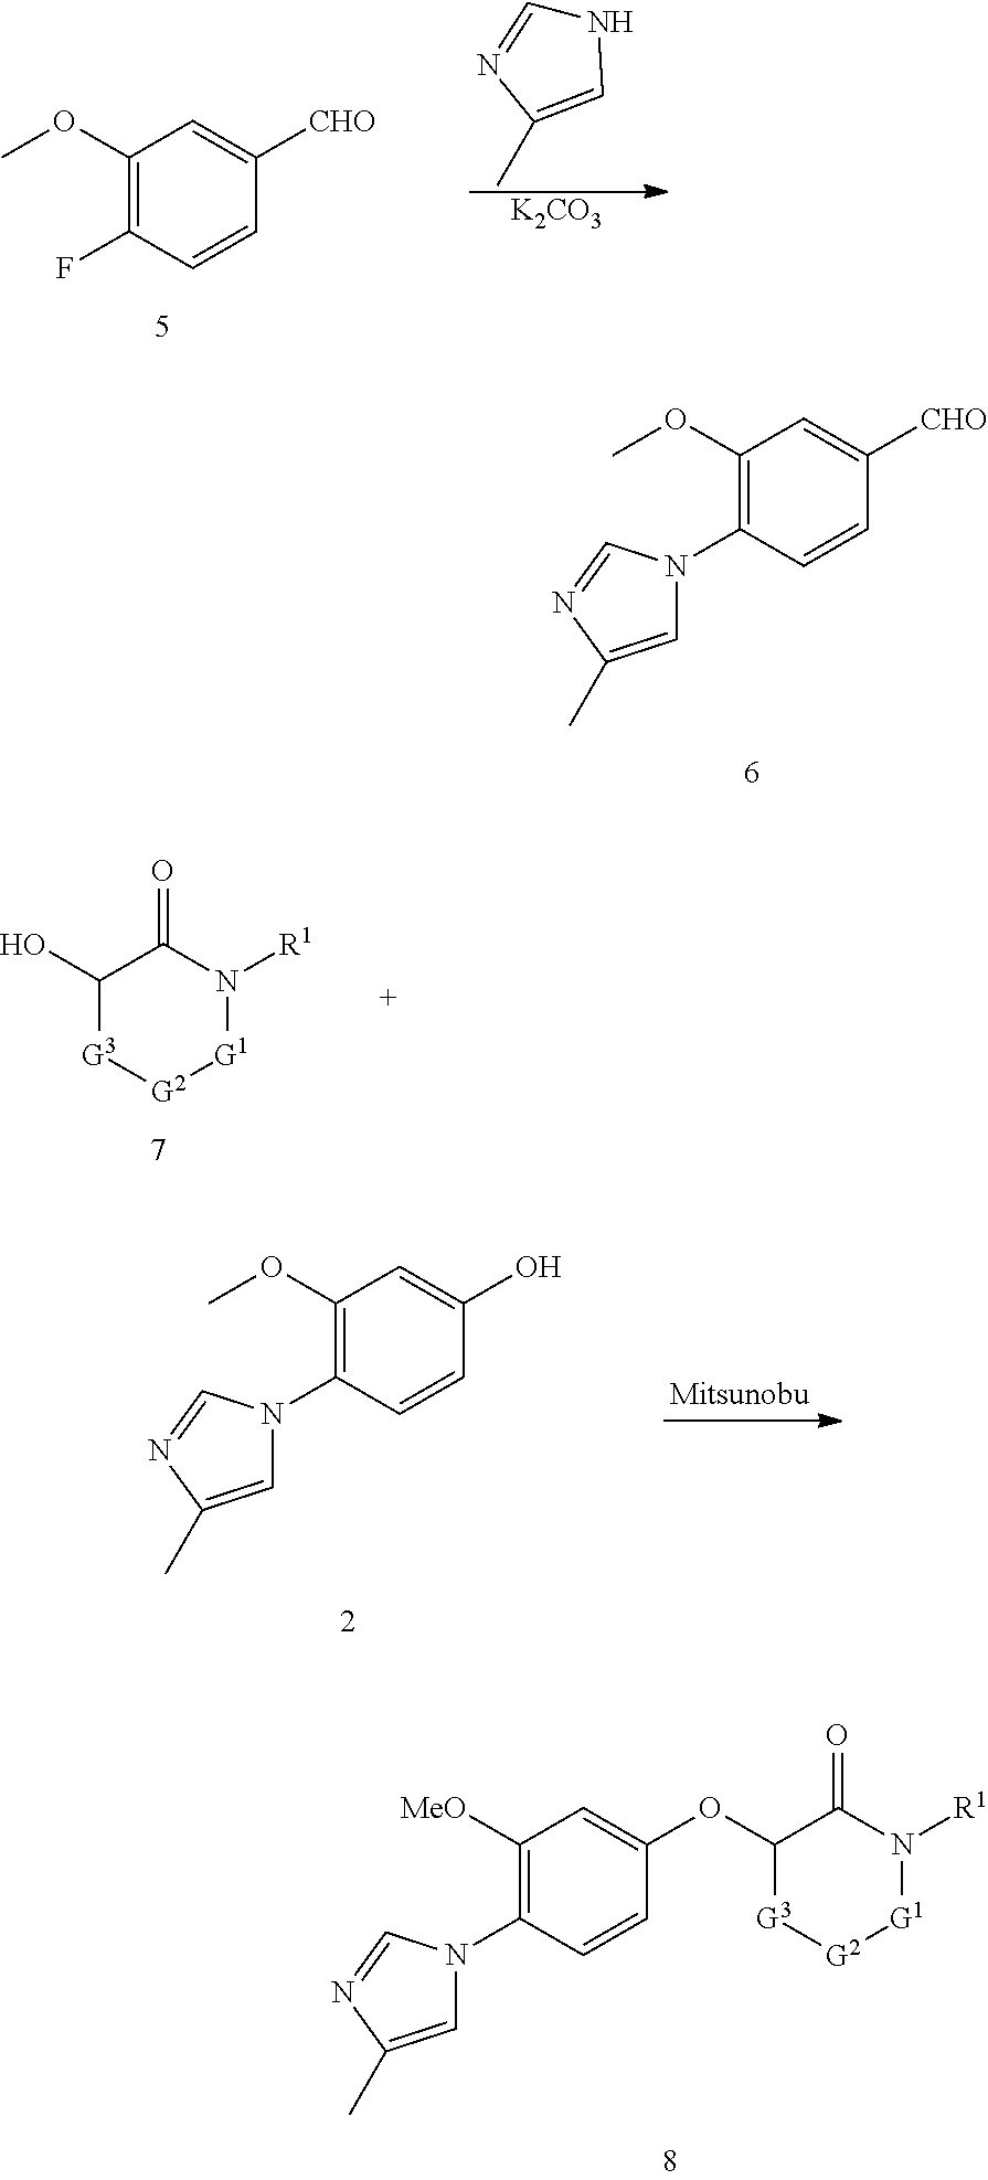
C1(OC)=C(N2C=C(C)N=C2)C=CC([CHO])=C1.N1C=NC(C)=C1.[K2CO3].C1(OC)=C(F)C=CC([CHO])=C1.C1(O)[G3][G2][G1]N([R1])C1=O.C1(OC)=C(N2C=C(C)N=C2)C=CC(O)=C1.C1([MeO])=C(N2C=C(C)N=C2)C=CC(OC2[G3][G2][G1]N([R1])C2=O)=C1
